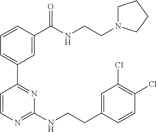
C1=CC(C(NCCN2CCCC2)=O)=CC(C2=NC(NCCC3=CC(Cl)=C(Cl)C=C3)=NC=C2)=C1
